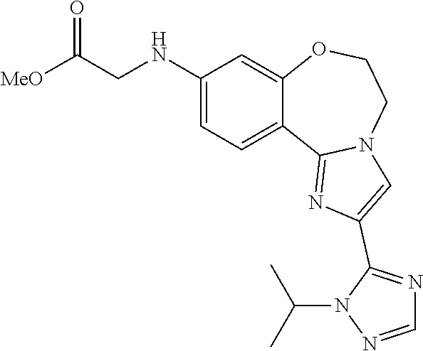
C1=C(NCC([MeO])=O)C=C2C(=C1)C1=NC(C3=NC=NN3C(C)C)=CN1CCO2
